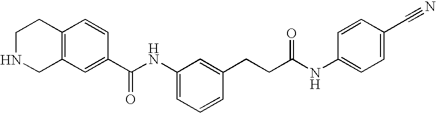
C1NCC2=C(C1)C=CC(C(NC1=CC=CC(CCC(NC3=CC=C(C#N)C=C3)=O)=C1)=O)=C2
